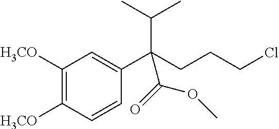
C1([H3CO])=C([H3CO])C=CC(C(CCCCl)(C(C)C)C(=O)OC)=C1
